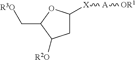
C1C([X][A][OR1])OC(C[R3O])C1[R2O]
